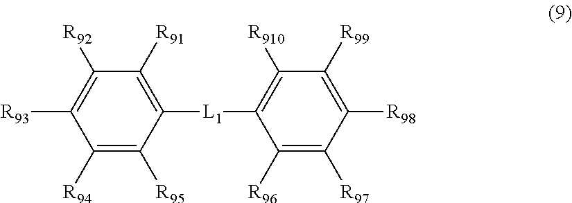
C1([L1]C2=C([R910])C([R99])=C([R98])C([R97])=C2[R96])=C([R91])C([R92])=C([R93])C([R94])=C1[R95]
